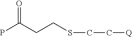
PC(CCSCC[Q])=O
